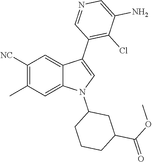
C1([NC])=C(C)C=C2C(=C1)C(C1=C(Cl)C(N)=CN=C1)=CN2C1CCCC(C(OC)=O)C1
